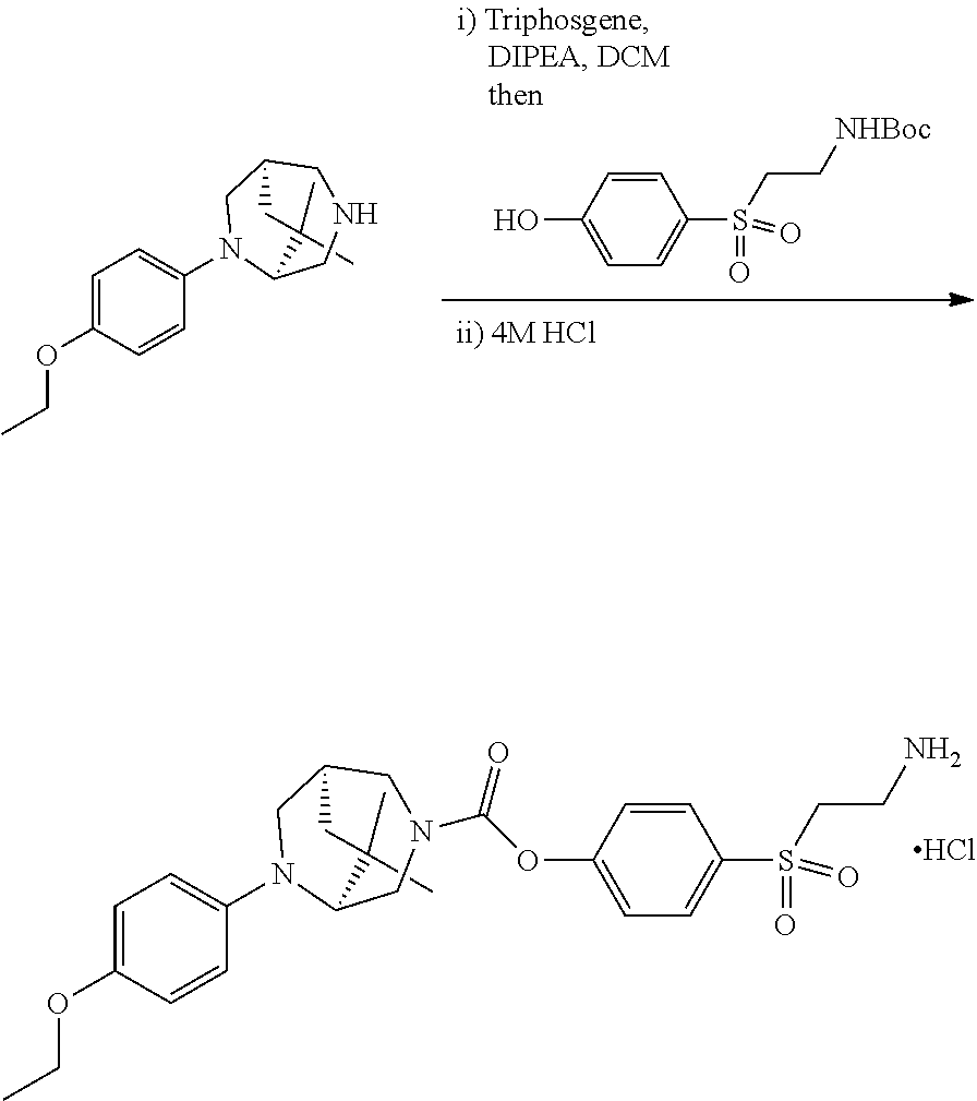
OC1=CC=C(S(=O)(CC[NHBoc])=O)C=C1.C1(C)(C)C2N(C3=CC=C(OCC)C=C3)CC(CNC2)C1.C1(C)(C)C2N(C3=CC=C(OCC)C=C3)CC(CN(C(=O)OC3=CC=C(S(=O)(CCN)=O)C=C3)C2)C1.Cl
